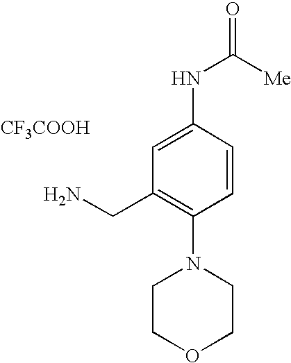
C(C1=C(N2CCOCC2)C=CC(NC(=O)[Me])=C1)N.[CF3COOH]
